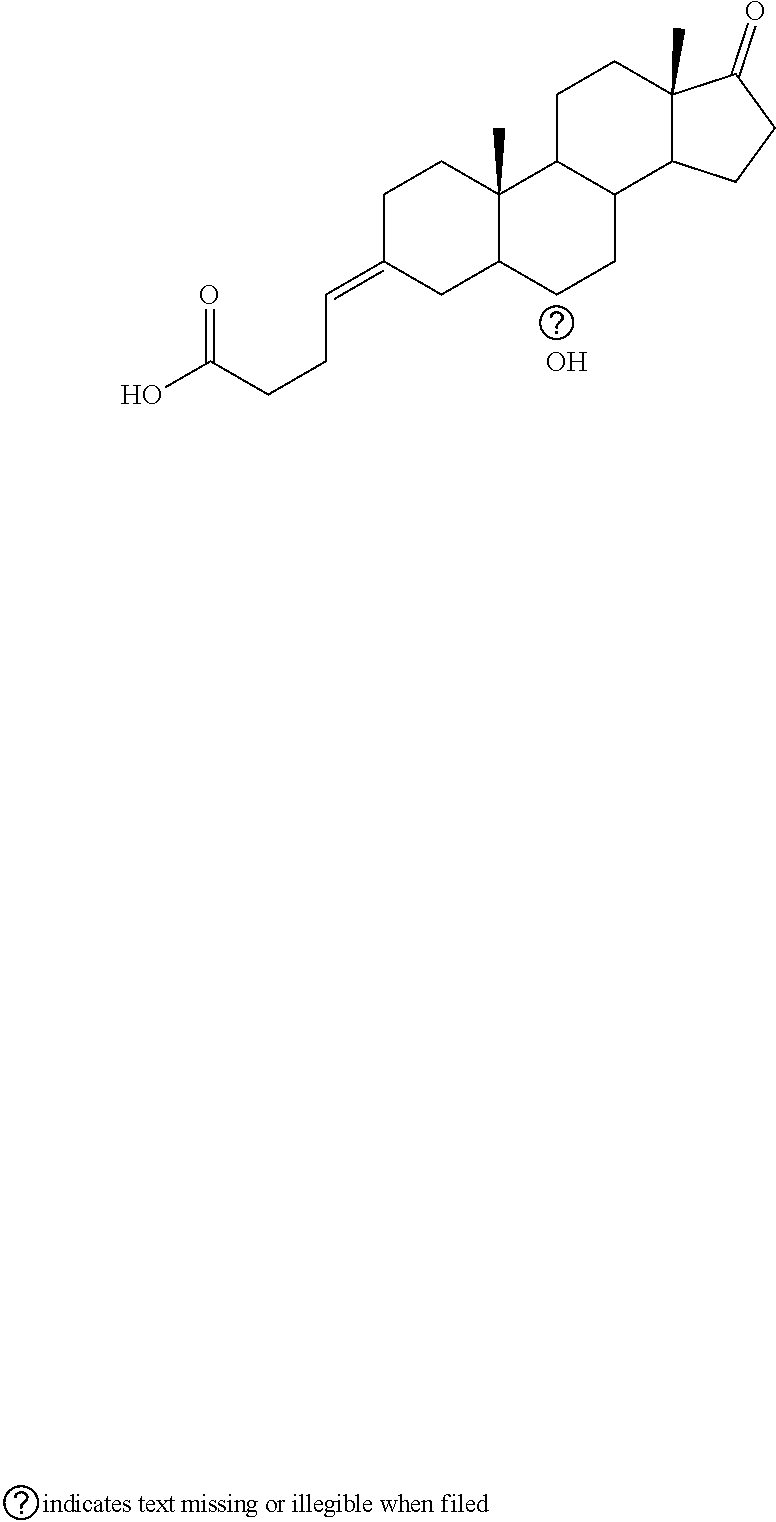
O.C(=C1CCC2(C)C(C1)CCC1C2CCC2(C)C1CCC2=O)CCC(O)=O
